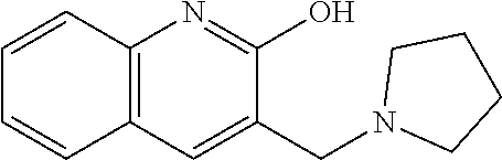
C12=C(C=C(CN3CCCC3)C(O)=N1)C=CC=C2
